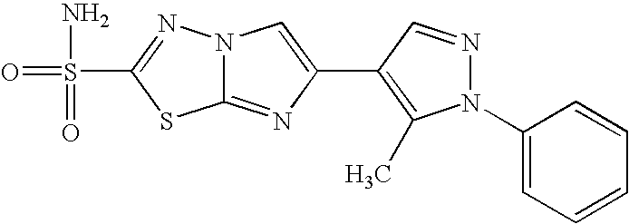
C12=NC(C3=C(C)N(C4=CC=CC=C4)N=C3)=CN1N=C(S(=O)(N)=O)S2
